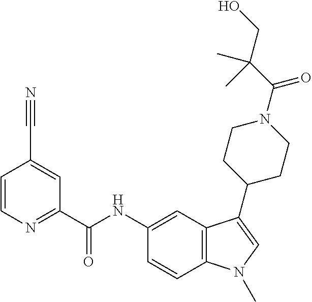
C1=CN=C(C(NC2=CC3=C(C=C2)N(C)C=C3C2CCN(C(C(CO)(C)C)=O)CC2)=O)C=C1C#N
